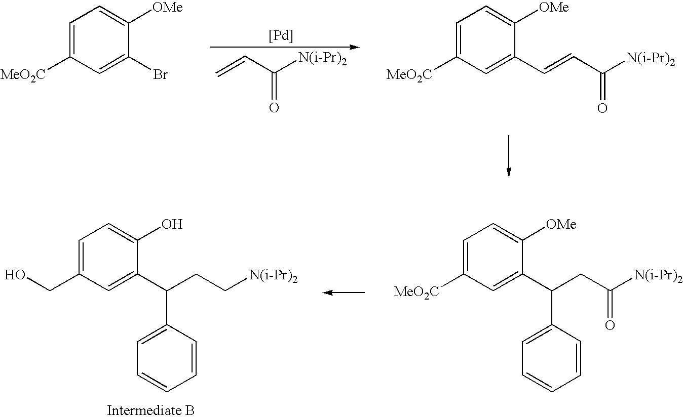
C1=C([MeO2C])C=C(Br)C([OMe])=C1.C=CC([N(i-Pr)2])=O.[Pd].C1=C([MeO2C])C=C(C=CC([N(i-Pr)2])=O)C([OMe])=C1.C1=C(CO)C=C(C(CC[N(i-Pr)2])C2=CC=CC=C2)C(O)=C1.C1=C([MeO2C])C=C(C(CC([N(i-Pr)2])=O)C2=CC=CC=C2)C([OMe])=C1
